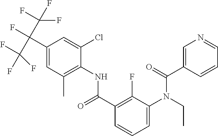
C1=C(Cl)C(NC(C2=C(F)C(N(C(C3=CN=CC=C3)=O)CC)=CC=C2)=O)=C(C)C=C1C(F)(C(F)(F)F)C(F)(F)F
